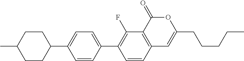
C12=C(C(=O)OC(CCCCC)=C1)C(F)=C(C1=CC=C(C3CCC(C)CC3)C=C1)C=C2
